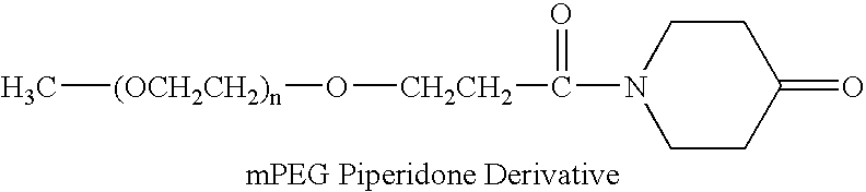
C[(OCH2CH2)n]O[CH2CH2]C(=O)N1CCC(=O)CC1
